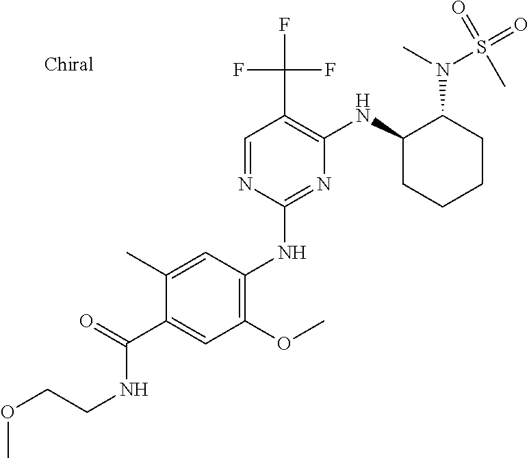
N1=C(NC2=C(OC)C=C(C(NCCOC)=O)C(C)=C2)N=CC(C(F)(F)F)=C1NC1C(N(C)S(=O)(=O)C)CCCC1
